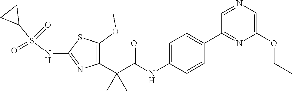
C1(OC)=C(C(C(NC2=CC=C(C3=NC(OCC)=CN=C3)C=C2)=O)(C)C)N=C(NS(C2CC2)(=O)=O)S1
